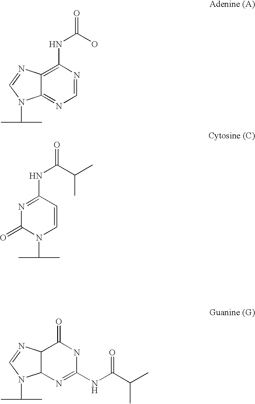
C1=NC(NC(O)=O)=C2C(=N1)N(C(C)C)C=N2.C1=CC(NC(C(C)C)=O)=NC(=O)N1C(C)C.C1(NC(C(C)C)=O)=NC2C(C(=O)N1)N=CN2C(C)C
